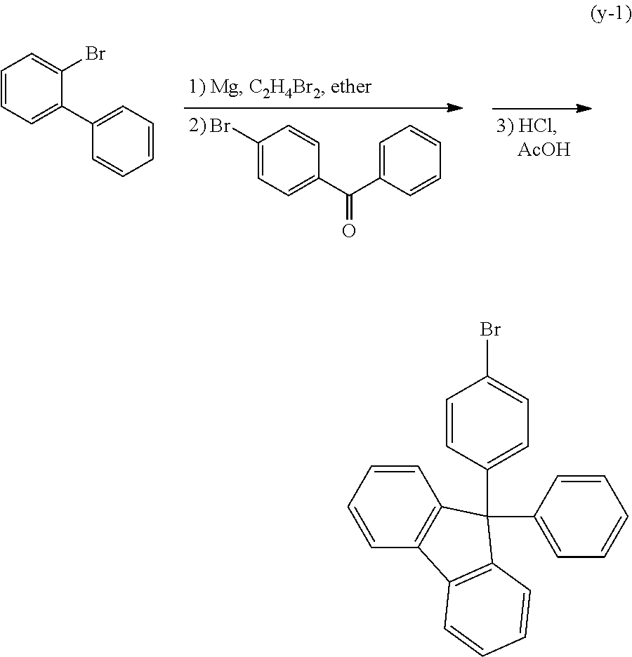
C1(Br)=CC=C(C(C2=CC=CC=C2)=O)C=C1.C1=CC=C(C2=CC=CC=C2)C(Br)=C1.C1=CC=CC2=C1C(C1=CC=CC=C1)(C1=CC=C(Br)C=C1)C1=C2C=CC=C1
